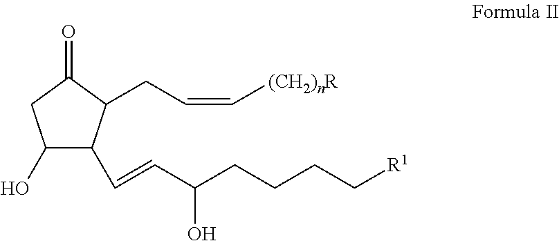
C1(O)C(C=CC(CCCC[R1])O)C(CC=C[(CH2)nR])C(=O)C1
